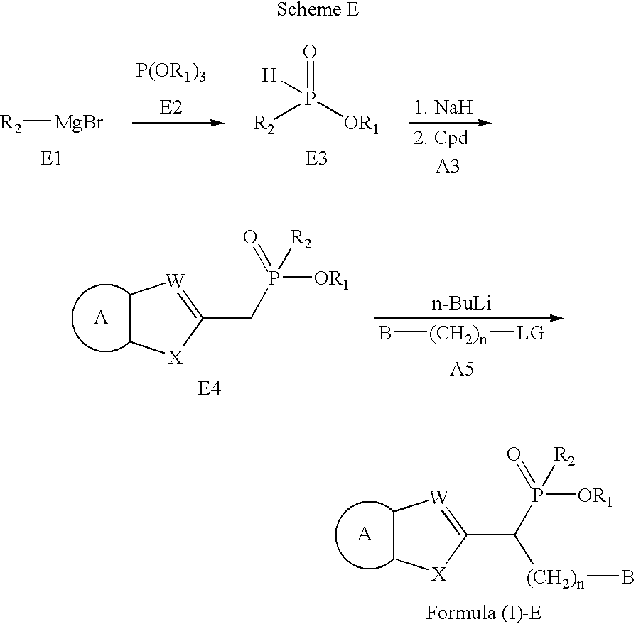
C1C[X]C(C(P([OR1])(=O)[R2])[(CH2)n]B)=[W]1.[R2][MgBr].[R2]P([OR1])(=O)[H].C1C[X]C(CP([OR1])(=O)[R2])=[W]1.[n-BuLi].B[(CH2)n][LG]
